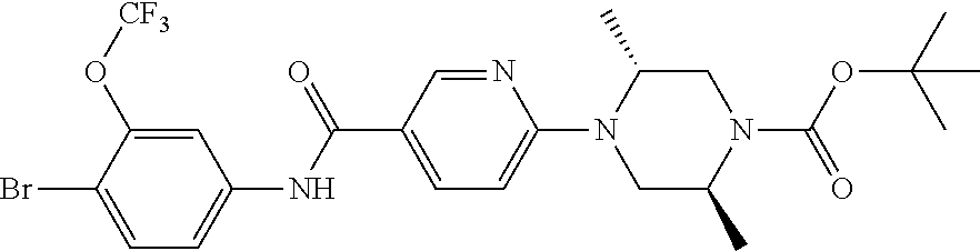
C1=C(O[CF3])C(Br)=CC=C1NC(C1=CC=C(N2CC(C)N(C(=O)OC(C)(C)C)CC2C)N=C1)=O
